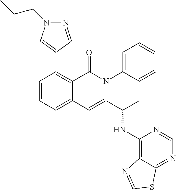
C1(C2=CN(CCC)N=C2)=C2C(=CC=C1)C=C(C(C)NC1=C3C(=NC=N1)SC=N3)N(C1=CC=CC=C1)C2=O
